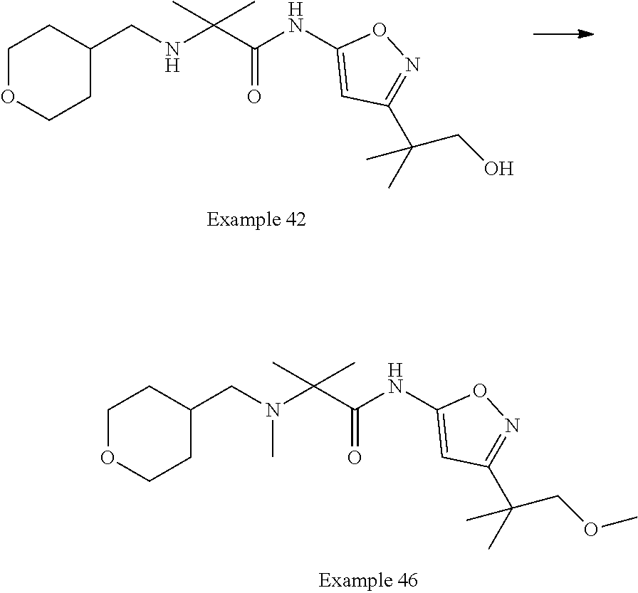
C1OCCC(CN(C(C(NC2=CC(C(C)(C)COC)=NO2)=O)(C)C)C)C1.C1OCCC(CNC(C(NC2=CC(C(C)(C)CO)=NO2)=O)(C)C)C1
